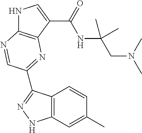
N1C2=C(C(C(=O)NC(CN(C)C)(C)C)=C1)N=C(C1=NNC3=C1C=CC(C)=C3)C=N2
